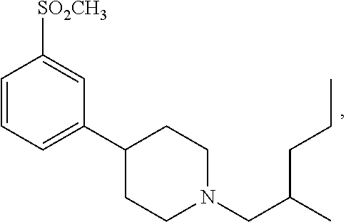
C1=CC=C(C2CCN(CC(C)CCC)CC2)C=C1[SO2CH3]
